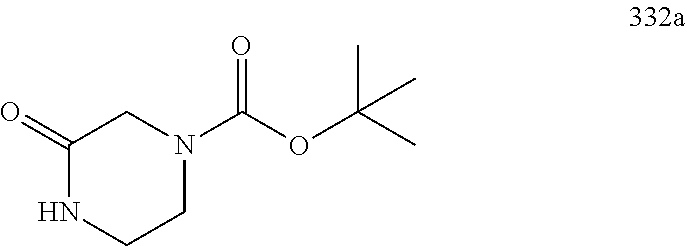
C1(=O)NCCN(C(OC(C)(C)C)=O)C1
